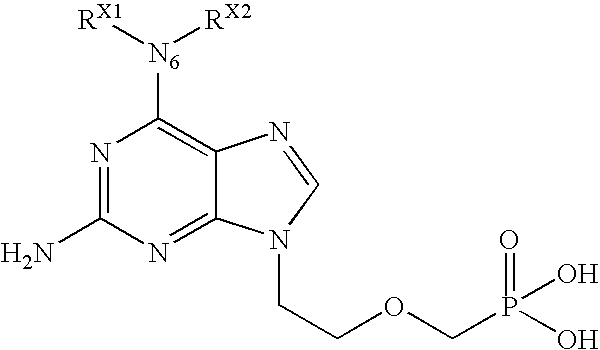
N1=C(N)N=C2C(=C1[N6]([RX1])[RX2])N=CN2CCOCP(=O)(O)O
